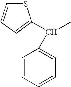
C1=CC=CC=C1C(C)C1=CC=CS1
